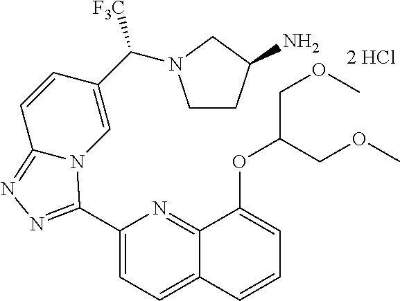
C1(C2=NN=C3N2C=C(C([F3C])N2CCC(N)C2)C=C3)=CC=C2C(=N1)C(OC(COC)COC)=CC=C2
